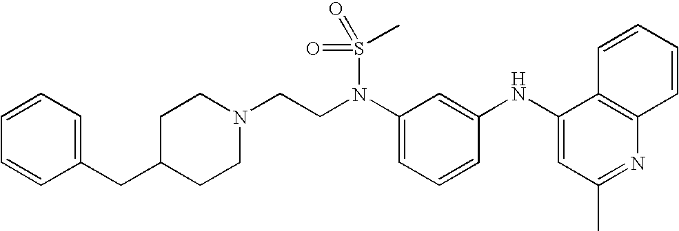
N1(CCN(C2=CC=CC(NC3=CC(C)=NC4=C3C=CC=C4)=C2)S(=O)(C)=O)CCC(CC2=CC=CC=C2)CC1
